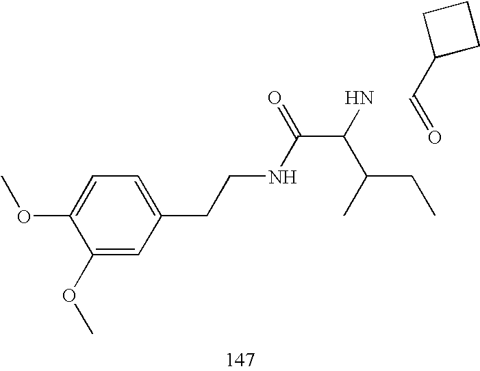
C1=C(CCNC(C(N)C(C)CC)=O)C=C(OC)C(OC)=C1.C(=O)C1CCC1
